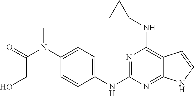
C1=C(N(C(=O)CO)C)C=CC(NC2=NC(NC3CC3)=C3C(=N2)NC=C3)=C1
